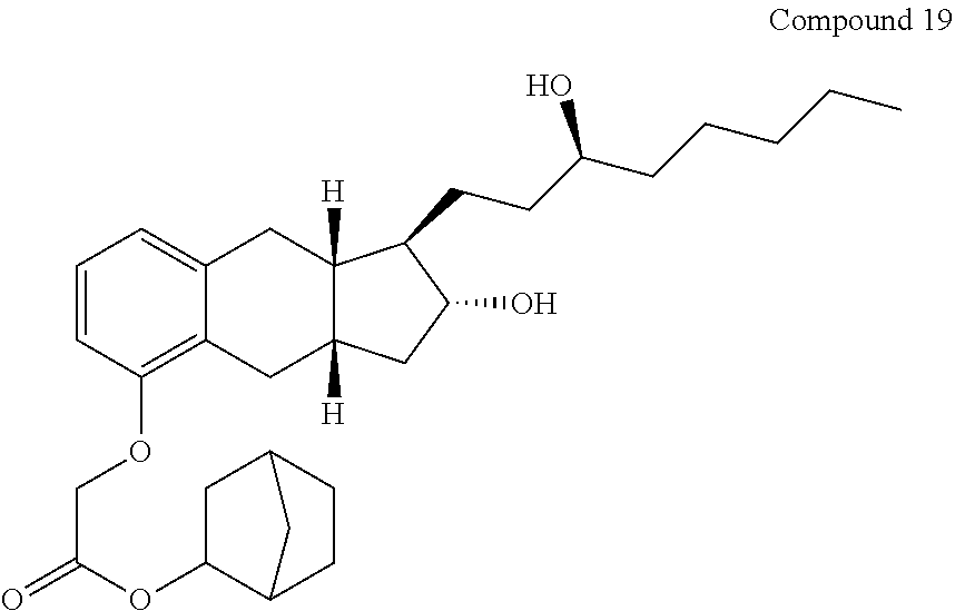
C1=CC(OCC(=O)OC2CC3CCC2C3)=C2C(=C1)CC1([H])C([H])(C2)CC(O)C1CCC(CCCCC)O
